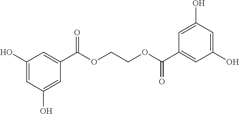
C1(O)=CC(O)=CC(C(OCCOC(C2=CC(O)=CC(O)=C2)=O)=O)=C1
